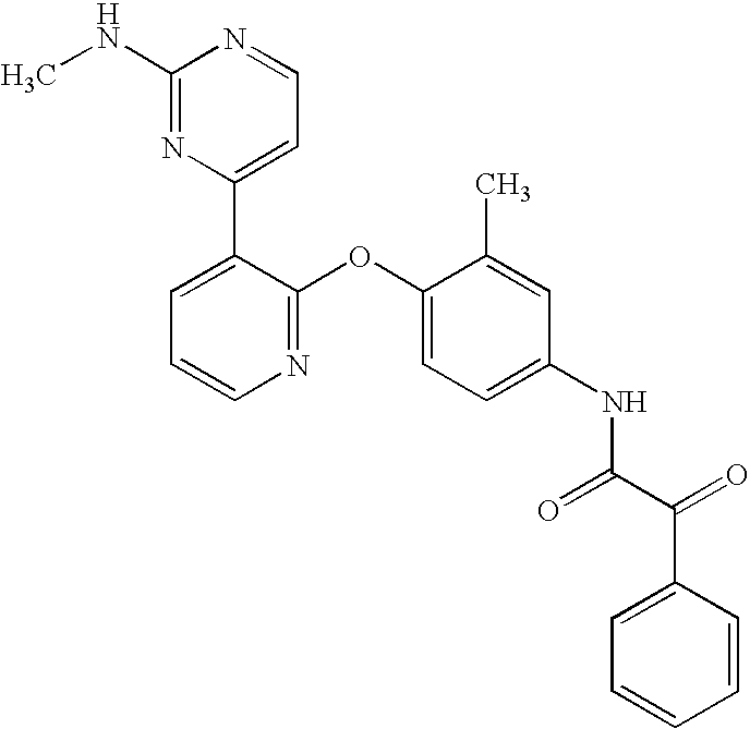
C1(NC)=NC(C2=CC=CN=C2OC2=CC=C(NC(C(=O)C3=CC=CC=C3)=O)C=C2C)=CC=N1
